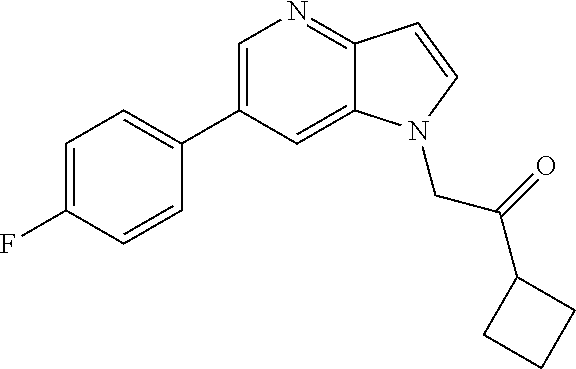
C1(C2=CC=C(F)C=C2)=CN=C2C(=C1)N(CC(=O)C1CCC1)C=C2
